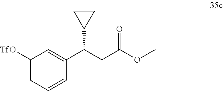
C1([TfO])=CC=CC(C(CC(OC)=O)C2CC2)=C1
